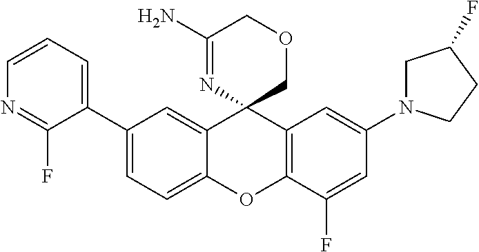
C1(C2=CC=C3C(=C2)C2(C4=C(O3)C(F)=CC(N3CC(F)CC3)=C4)COCC(N)=N2)=CC=CN=C1F
